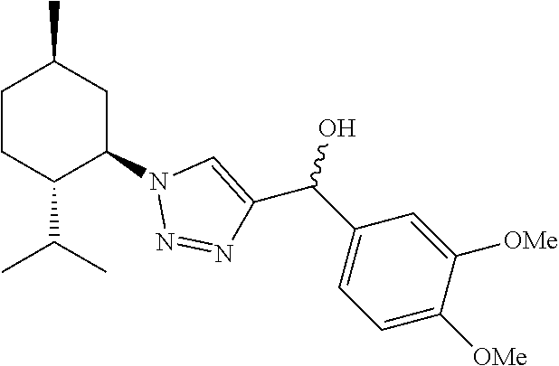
C1CC(C(C)C)C(N2N=NC(C(C3=CC=C([OMe])C([OMe])=C3)O)=C2)CC1C
